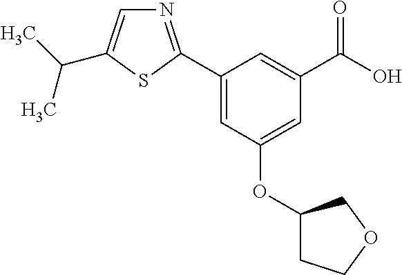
N1=C(C2=CC(OC3CCOC3)=CC(C(O)=O)=C2)SC(C(C)C)=C1
